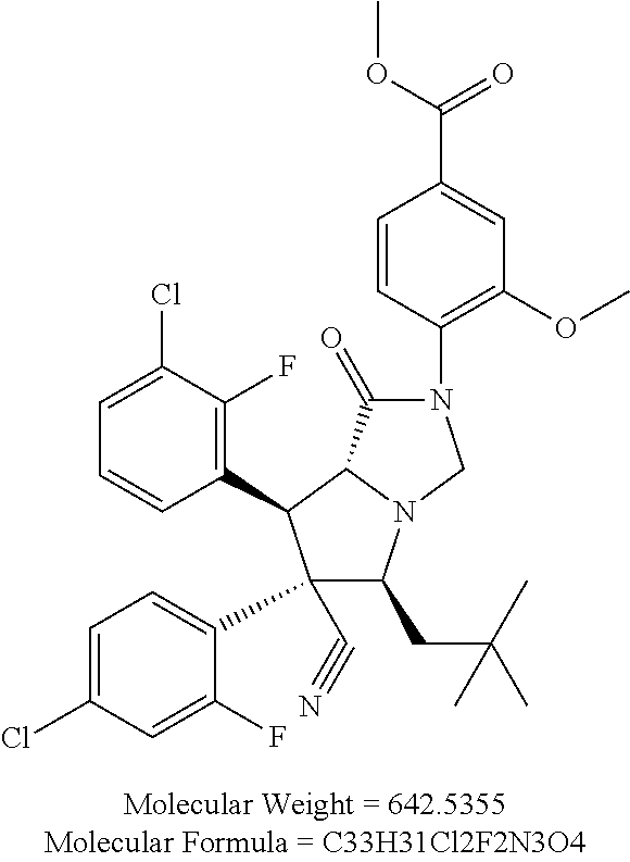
C1=C(Cl)C(F)=C(C2C(C3=CC=C(Cl)C=C3F)(C#N)C(CC(C)(C)C)N3C2C(=O)N(C2=C(OC)C=C(C(=O)OC)C=C2)C3)C=C1
